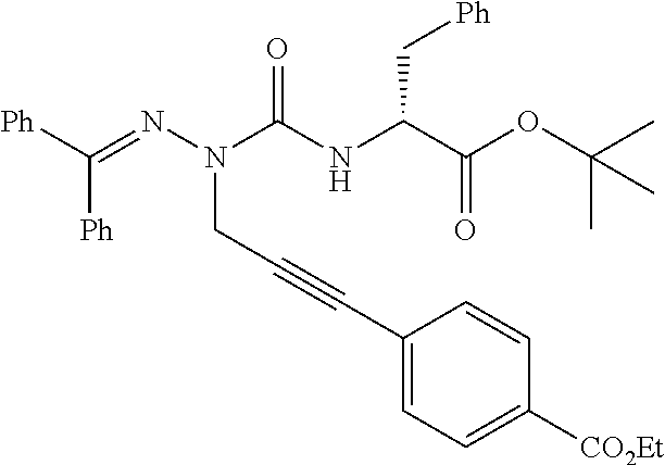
[Ph]C(=NN(C(NC(C(OC(C)(C)C)=O)C[Ph])=O)CC#CC1=CC=C([CO2Et])C=C1)[Ph]
